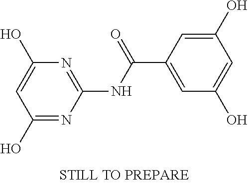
C1(O)=NC(NC(=O)C2=CC(O)=CC(O)=C2)=NC(O)=C1
